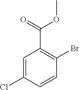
C1=C(Cl)C=CC(Br)=C1C(=O)OC
